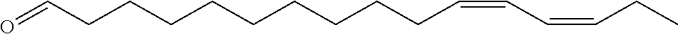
C(CCC=CC=CCC)CCCCCCC=O
